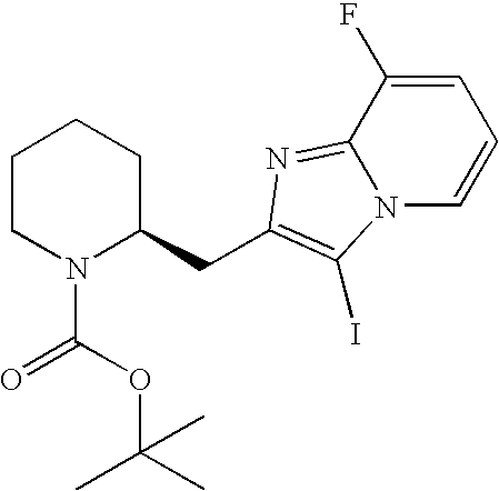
C1CN(C(OC(C)(C)C)=O)C(CC2=C(I)N3C(=N2)C(F)=CC=C3)CC1
